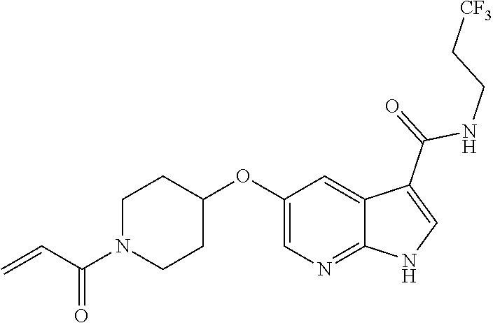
C1N(C(C=C)=O)CCC(OC2=CN=C3C(=C2)C(C(=O)NCC[CF3])=CN3)C1
